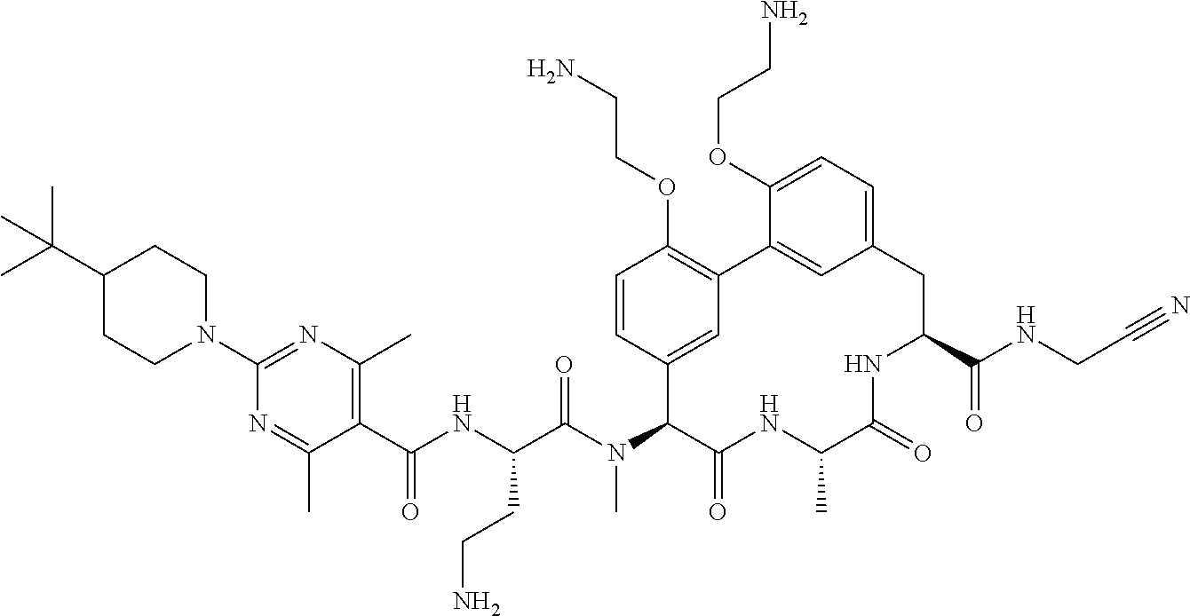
C1(C(NC(C(N(C2C(=O)NC(C)C(=O)NC(C(NCC#N)=O)CC3=CC=C(OCCN)C(=C3)C3=C(OCCN)C=CC2=C3)C)=O)CCN)=O)=C(C)N=C(N2CCC(C(C)(C)C)CC2)N=C1C
